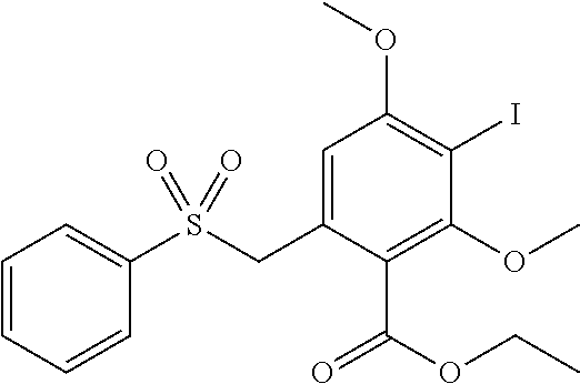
C1=CC=CC(S(CC2=CC(OC)=C(I)C(OC)=C2C(OCC)=O)(=O)=O)=C1
